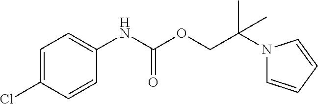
C1=C(Cl)C=CC(NC(OCC(N2C=CC=C2)(C)C)=O)=C1
